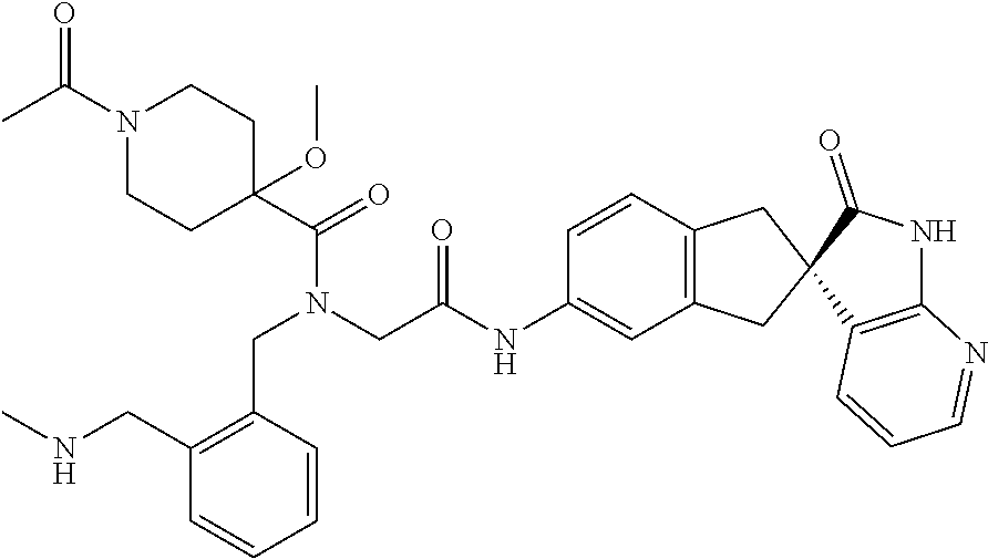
C1N(C(C)=O)CCC(OC)(C(=O)N(CC(NC2=CC3=C(C=C2)CC2(C3)C(=O)NC3=C2C=CC=N3)=O)CC2=C(CNC)C=CC=C2)C1
